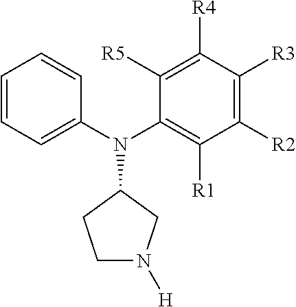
C1([R3])=C([R2])C([R1])=C(N(C2=CC=CC=C2)C2CCN([H])C2)C([R5])=C1[R4]
